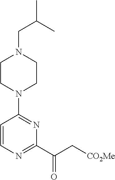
C1CN(C2=NC(C(=O)C[CO2Me])=NC=C2)CCN1CC(C)C
